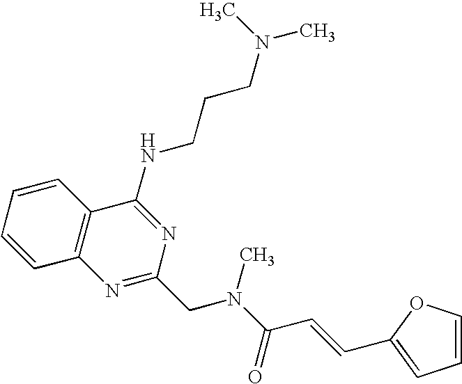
C1=CC=CC2=C1N=C(CN(C(=O)C=CC1=CC=CO1)C)N=C2NCCCN(C)C
